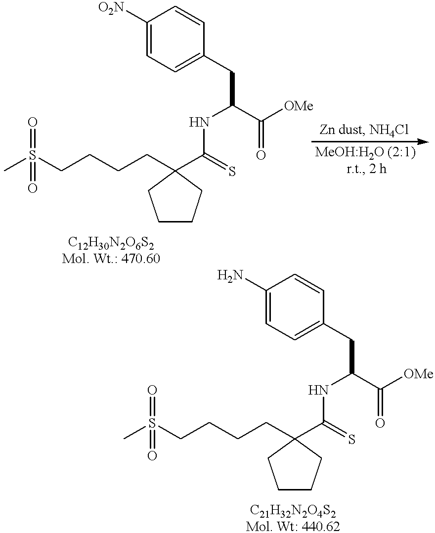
CS(CCCCC1(C(NC(C([OMe])=O)CC2=CC=C([O2N])C=C2)=S)CCCC1)(=O)=O.CS(CCCCC1(C(NC(C([OMe])=O)CC2=CC=C(N)C=C2)=S)CCCC1)(=O)=O
